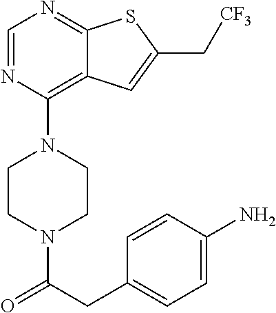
C1CN(C(CC2=CC=C(N)C=C2)=O)CCN1C1=C2C(=NC=N1)SC(C[CF3])=C2
